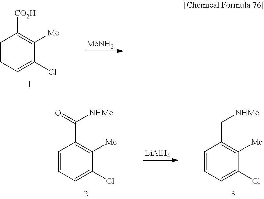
C1=CC=C(Cl)C([Me])=C1[CO2H].[MeNH2].C1=CC=C(Cl)C([Me])=C1C(=O)[NHMe].C1=CC=C(Cl)C([Me])=C1C[NHMe].[LiAlH4]
